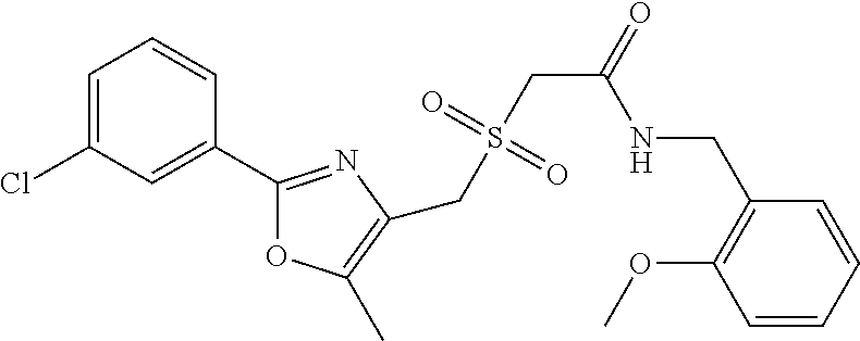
C1=C(Cl)C=C(C2=NC(CS(CC(=O)NCC3=C(OC)C=CC=C3)(=O)=O)=C(C)O2)C=C1
